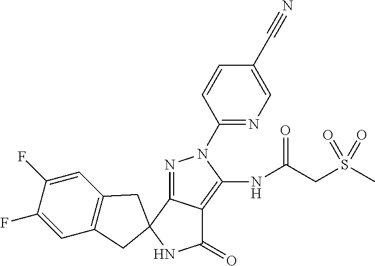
C1=C(F)C(F)=CC2=C1CC1(C2)C2=NN(C3=NC=C(C#N)C=C3)C(NC(=O)CS(C)(=O)=O)=C2C(=O)N1
